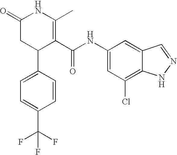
C1=C(C2C(C(NC3=CC(Cl)=C4C(=C3)C=NN4)=O)=C(C)NC(=O)C2)C=CC(C(F)(F)F)=C1
